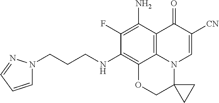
C(CCNC1=C2C3=C(C(N)=C1F)C(=O)C([CN])=CN3C1(CO2)CC1)N1C=CC=N1
